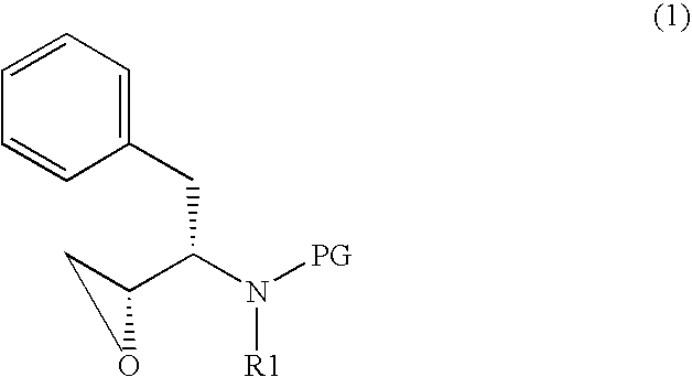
C1=CC(CC(N([R1])[PG])C2CO2)=CC=C1
